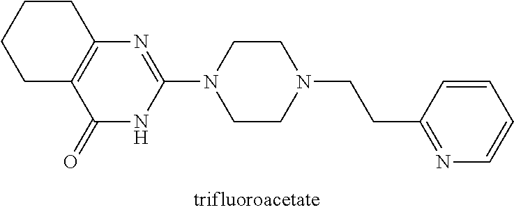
C1(=O)NC(N2CCN(CCC3=NC=CC=C3)CC2)=NC2=C1CCCC2
